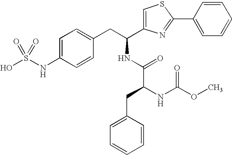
C1=C(NS(O)(=O)=O)C=CC(CC(NC(C(NC(OC)=O)CC2=CC=CC=C2)=O)C2=CSC(C3=CC=CC=C3)=N2)=C1
